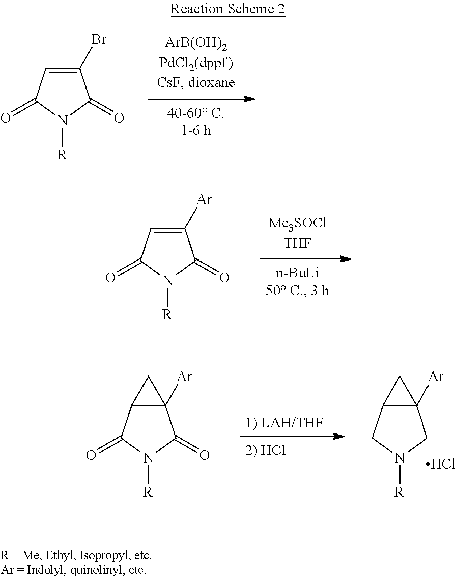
C1(Br)=CC(=O)N([R])C1=O.C1([Ar])=CC(=O)N([R])C1=O.C12([Ar])C(C(=O)N([R])C1=O)C2.C12([Ar])C(CN([R])C1)C2.Cl
